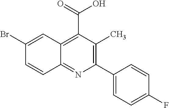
C1(C2=C(C)C(C(O)=O)=C3C(=N2)C=CC(Br)=C3)=CC=C(F)C=C1
